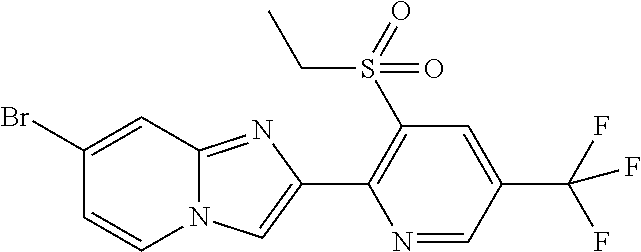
C1(Br)=CC2=NC(C3=C(S(CC)(=O)=O)C=C(C(F)(F)F)C=N3)=CN2C=C1
